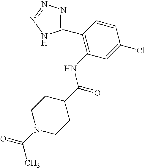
C1(C2=C(NC(C3CCN(C(=O)C)CC3)=O)C=C(Cl)C=C2)=NN=NN1
